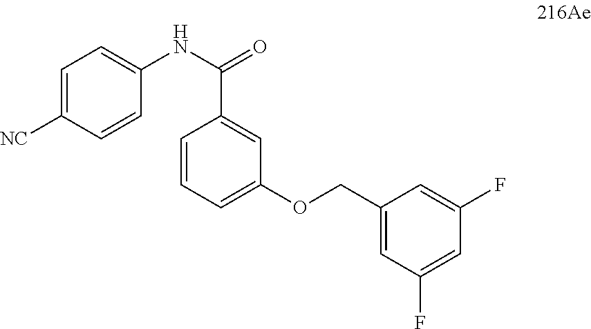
C1=C([NC])C=CC(NC(=O)C2=CC(OCC3=CC(F)=CC(F)=C3)=CC=C2)=C1
